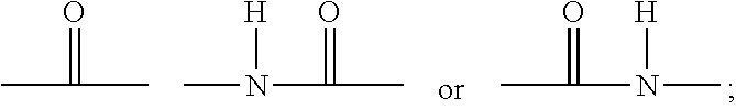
CC(C)=O.N(C(C)=O)(C)[H].N(C(C)=O)(C)[H]
